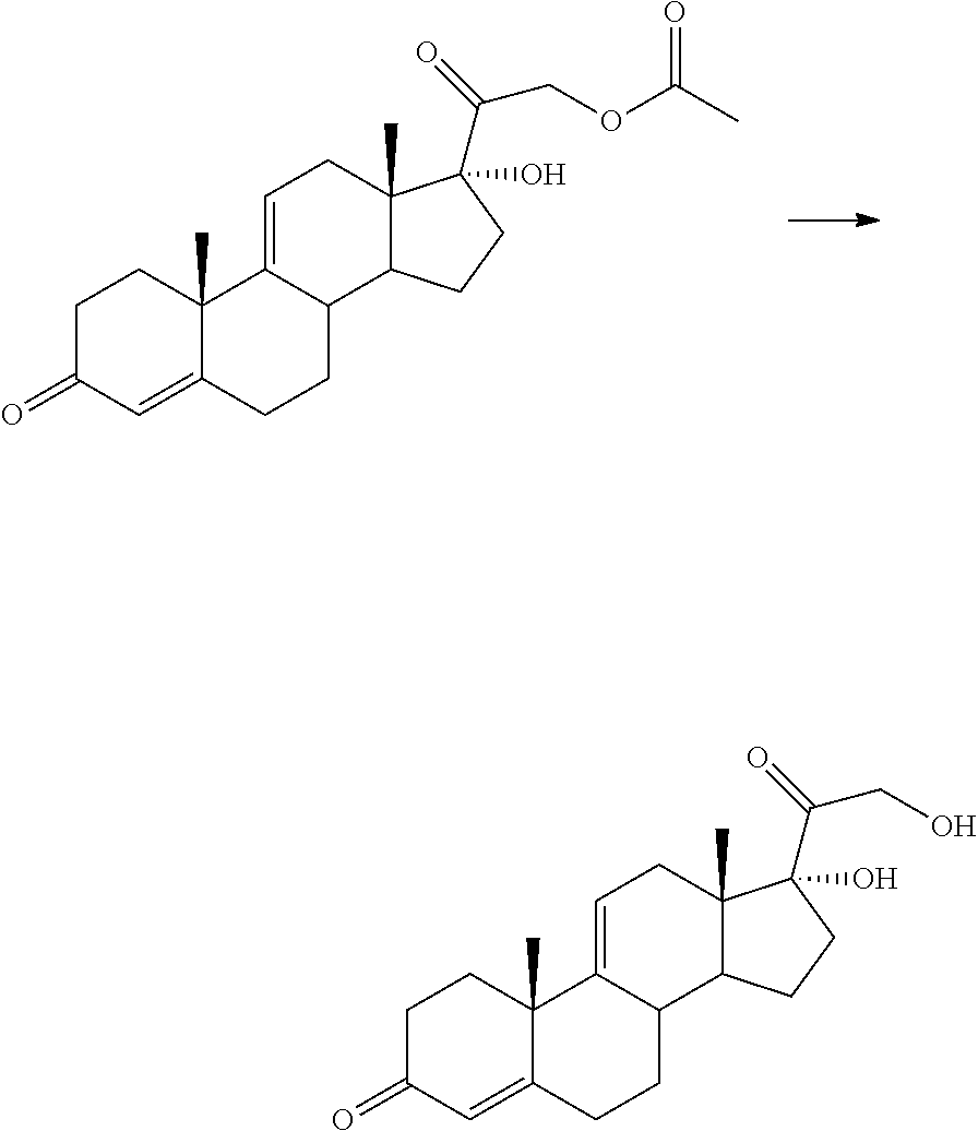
C1C(=O)C=C2C(C)(C1)C1=CCC3(C)C(C1CC2)CCC3(O)C(=O)CO.C1C(=O)C=C2C(C)(C1)C1=CCC3(C)C(C1CC2)CCC3(O)C(=O)COC(C)=O
